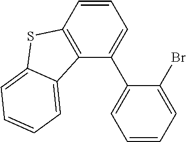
C1=CC2=C(C(C3=CC=CC=C3Br)=C1)C1=CC=CC=C1S2
